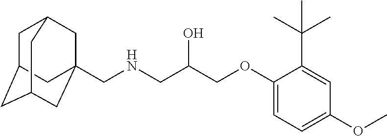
C1C2CC3CC(CNCC(COC4=CC=C(OC)C=C4C(C)(C)C)O)(CC1C3)C2
